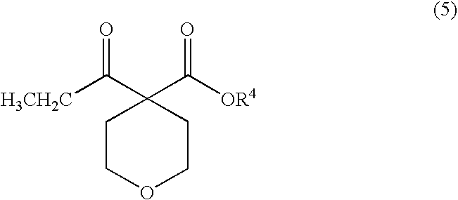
C1COCCC1(C([H3CH2C])=O)C([OR4])=O
